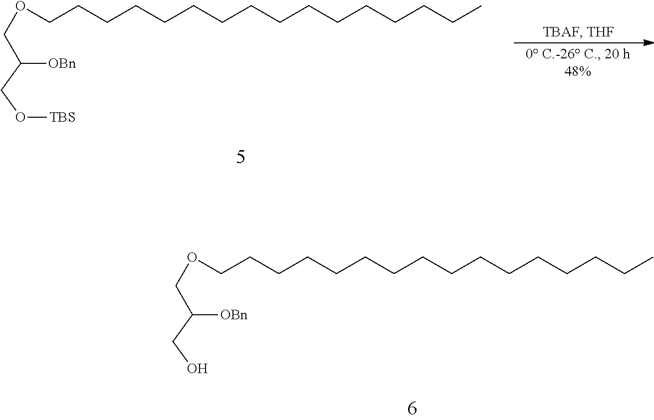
C(C(COCCCCCCCCCCCCCCCC)[OBn])O.C(C(COCCCCCCCCCCCCCCCC)[OBn])O[TBS]
